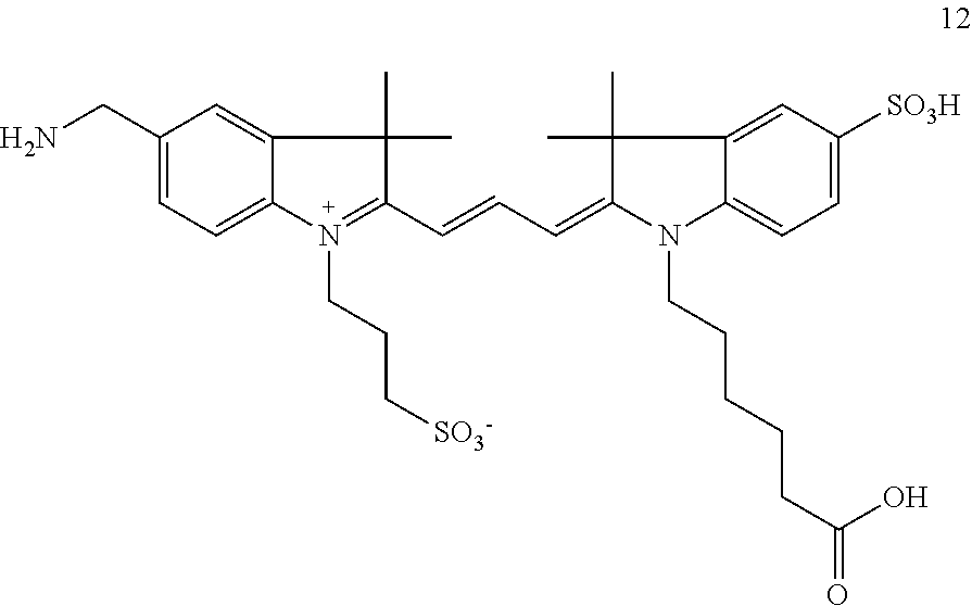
C1=C(CN)C=C2C(=C1)N(CCC[SO3-])=C(C=CC=C1N(CCCCCC(=O)O)C3=CC=C([SO3H])C=C3C1(C)C)C2(C)C
